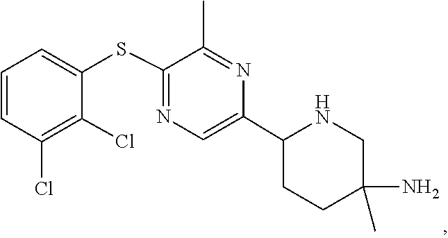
C1C(N)(C)CNC(C2=CN=C(SC3=CC=CC(Cl)=C3Cl)C(C)=N2)C1
